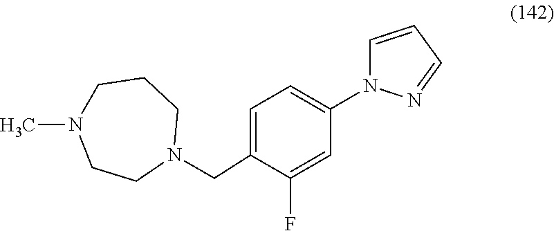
C1=C(CN2CCCN(C)CC2)C(F)=CC(N2C=CC=N2)=C1
